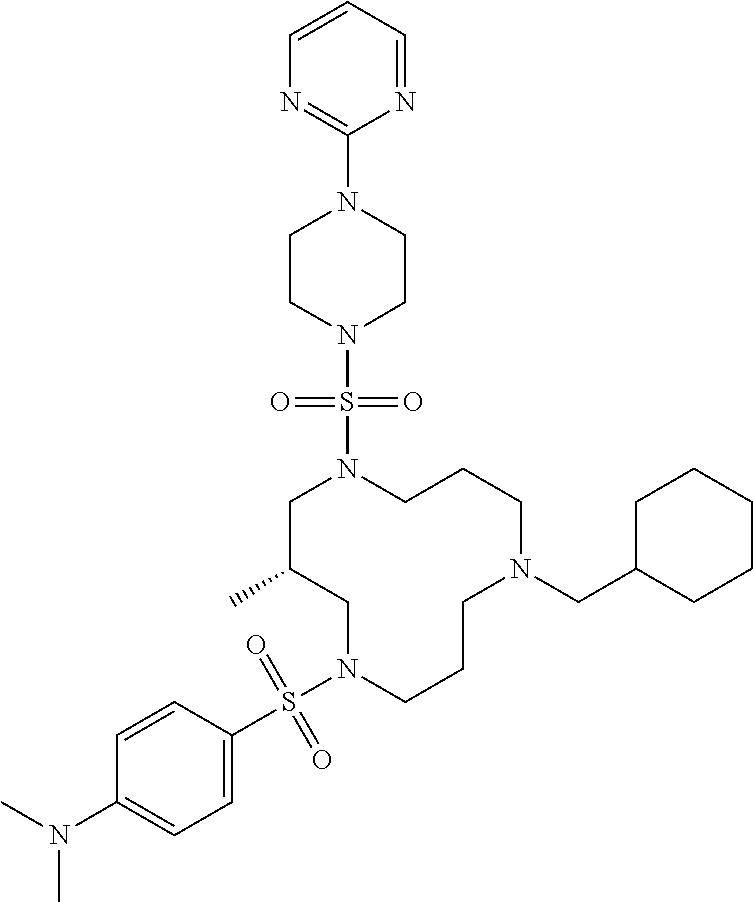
C1C(C)CN(S(C2=CC=C(N(C)C)C=C2)(=O)=O)CCCN(CC2CCCCC2)CCCN1S(N1CCN(C2=NC=CC=N2)CC1)(=O)=O
